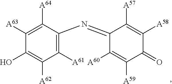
C1([A61])=C(N=C2C([A60])=C([A59])C(=O)C([A58])=C2[A57])C([A64])=C([A63])C(O)=C1[A62]
